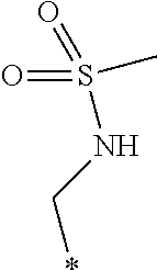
*CNS(=O)(=O)C
